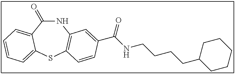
C1(=O)NC2=C(SC3=CC=CC=C13)C=CC(C(NCCCCC1CCCCC1)=O)=C2
